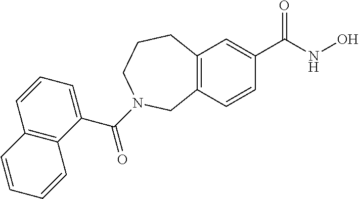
C12=C(C=C(C(=O)NO)C=C1)CCCN(C(=O)C1=CC=CC3=C1C=CC=C3)C2
